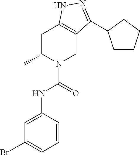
C1C(C)N(C(NC2=CC(Br)=CC=C2)=O)CC2=C1NN=C2C1CCCC1
